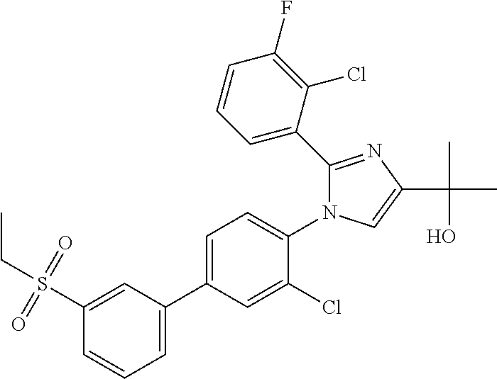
C1(C2=CC=CC(S(CC)(=O)=O)=C2)=CC=C(N2C(C3=CC=CC(F)=C3Cl)=NC(C(C)(O)C)=C2)C(Cl)=C1
